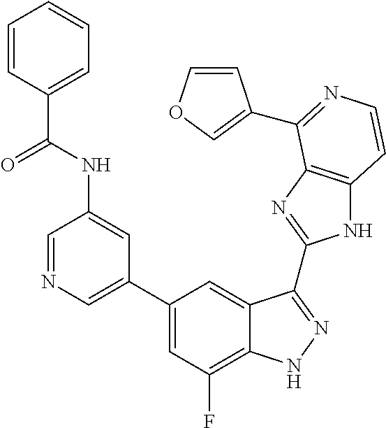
C1=C(C2=CC(F)=C3C(=C2)C(C2=NC4=C(N2)C=CN=C4C2=COC=C2)=NN3)C=C(NC(=O)C2=CC=CC=C2)C=N1
